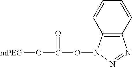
C1=CC2=C(C=C1)N(OC(O[mPEG])=O)N=N2
